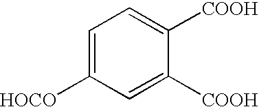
C1=C([HOCO])C=C([COOH])C([COOH])=C1
